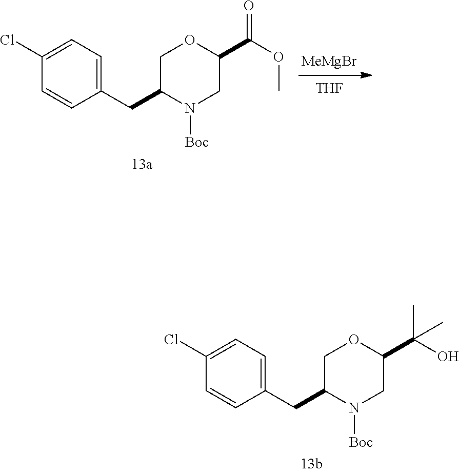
C1(CC2COC(C(O)(C)C)CN2[Boc])=CC=C(Cl)C=C1.[MeMgBr].[THF].C1(CC2COC(C(OC)=O)CN2[Boc])=CC=C(Cl)C=C1
